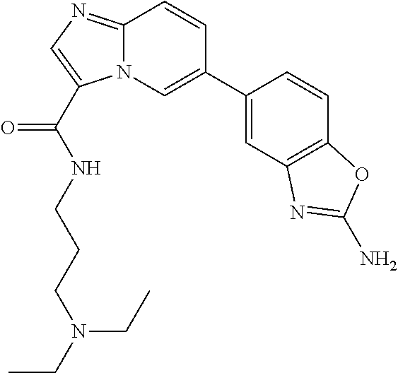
C12=NC=C(C(NCCCN(CC)CC)=O)N1C=C(C1=CC3=C(C=C1)OC(N)=N3)C=C2
